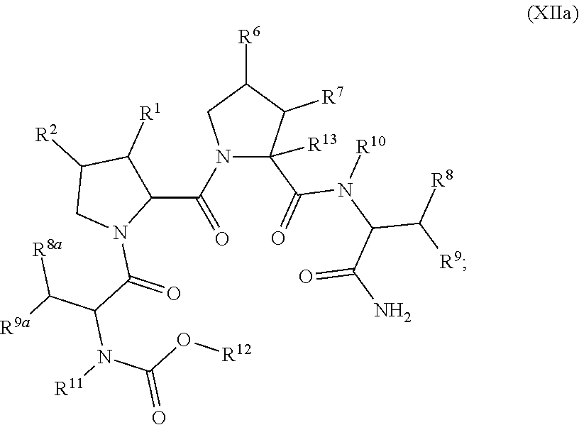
C1(C(N2C(C(=O)N(C(C([R9])[R8])C(N)=O)[R10])([R13])C([R7])C([R6])C2)=O)C([R1])C([R2])CN1C(=O)C(N([R11])C(=O)O[R12])C([R8a])[R9a]
